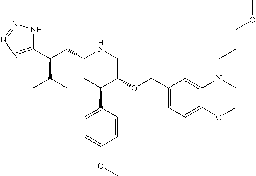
C1(CC(C2=NN=NN2)C(C)C)CC(C2=CC=C(OC)C=C2)C(OCC2=CC=C3C(=C2)N(CCCOC)CCO3)CN1
